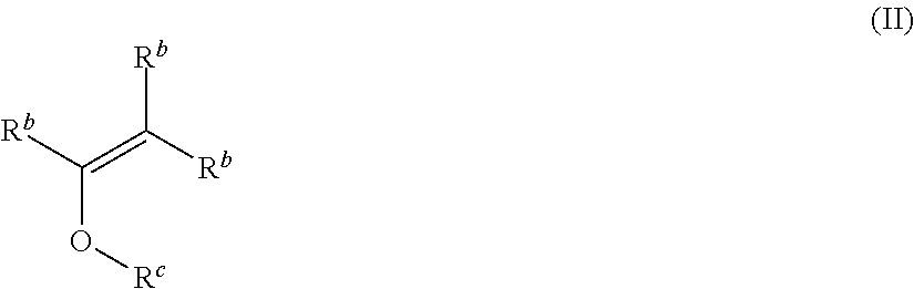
[Rb]C(=C([Rb])[Rb])O[Rc]
